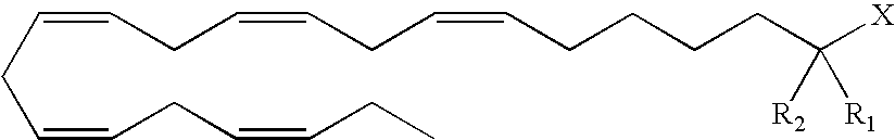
C(=CCC=CCC=CCC)CC=CCC=CCCCCC([X])([R2])[R1]
